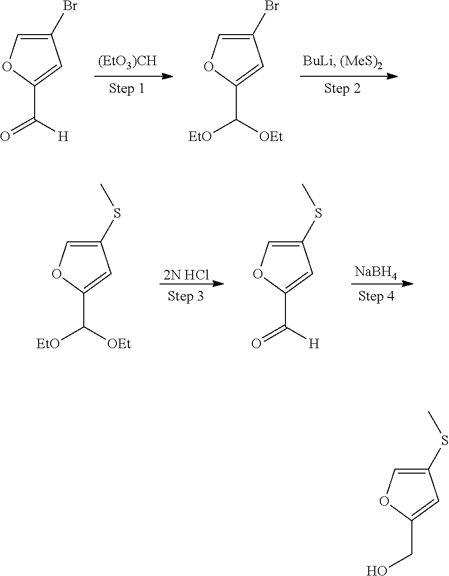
C1(Br)=COC(C(=O)[H])=C1.C1(Br)=COC(C([EtO])[OEt])=C1.[2N HCl].[NaBH4].C1(SC)=COC(C([EtO])[OEt])=C1.C1(SC)=COC(C(=O)[H])=C1.C1(SC)=COC(CO)=C1
